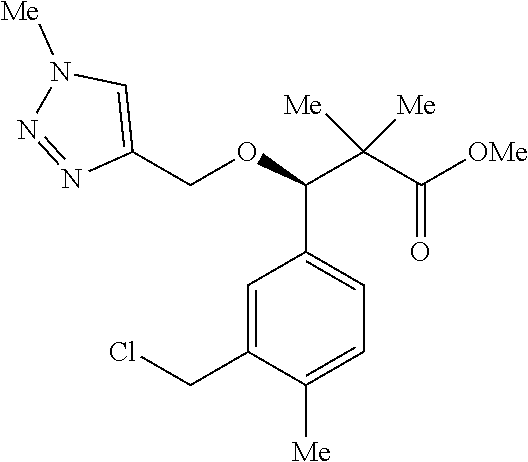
C1=C(CCl)C([Me])=CC=C1C(OCC1=CN([Me])N=N1)C(C([OMe])=O)([Me])[Me]
